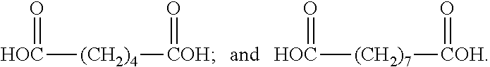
[HOC]([(CH2)4][COH]=O)=O.[HOC]([(CH2)7][COH]=O)=O
